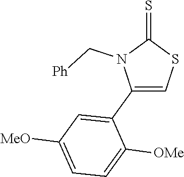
C1(C2=CC([MeO])=CC=C2[OMe])=CSC(=S)N1C[Ph]
